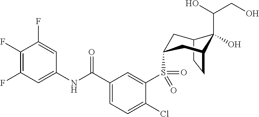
C12CCC(CC(S(C3=CC(C(NC4=CC(F)=C(F)C(F)=C4)=O)=CC=C3Cl)(=O)=O)C1)C2(C(O)CO)O
